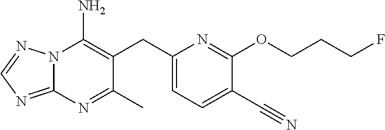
N12C(=NC=N1)N=C(C)C(CC1=CC=C(C#N)C(OCCCF)=N1)=C2N
